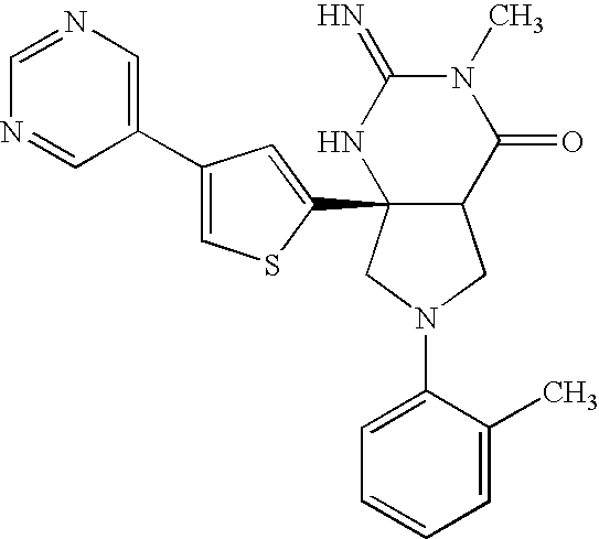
C1(N2CC3C(C4=CC(C5=CN=CN=C5)=CS4)(C2)NC(=N)N(C)C3=O)=CC=CC=C1C
